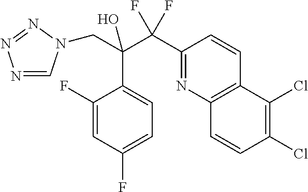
N1=CN(CC(C2=CC=C(F)C=C2F)(C(F)(F)C2=NC3=C(C=C2)C(Cl)=C(Cl)C=C3)O)N=N1
